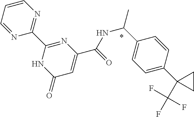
N1=C(C2=NC=CC=N2)NC(=O)C=C1C(=O)NC(C1=CC=C(C2(C(F)(F)F)CC2)C=C1)C
